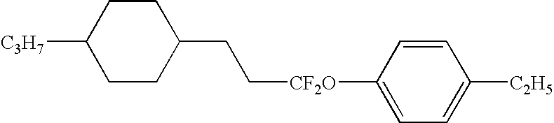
C1(CC[CF2O]C2=CC=C([C2H5])C=C2)CCC([C3H7])CC1
